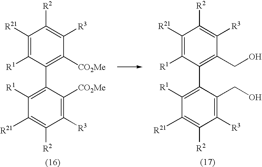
C1([R21])=C([R1])C(C2=C([R1])C([R21])=C([R2])C([R3])=C2[CO2Me])=C([CO2Me])C([R3])=C1[R2].C1([R21])=C([R1])C(C2=C([R1])C([R21])=C([R2])C([R3])=C2CO)=C(CO)C([R3])=C1[R2]
